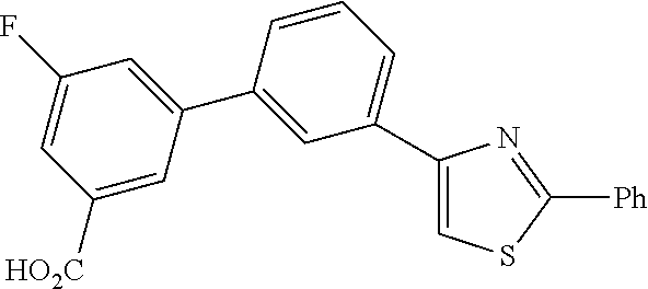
C1([HO2C])=CC(C2=CC(C3=CSC([Ph])=N3)=CC=C2)=CC(F)=C1
